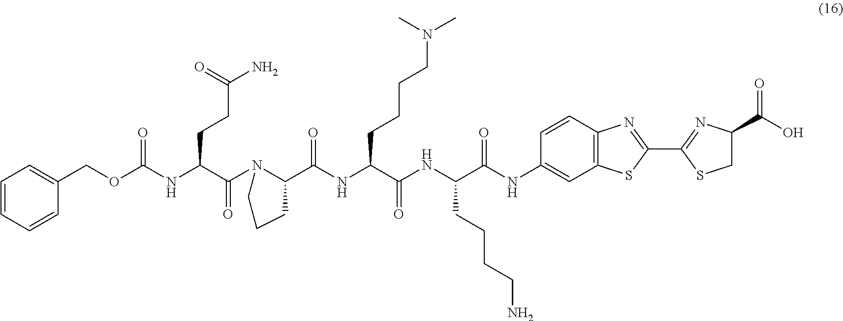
N(C(C(N1C(C(NC(C(NC(C(NC2=CC3=C(C=C2)N=C(C2=NC(C(O)=O)CS2)S3)=O)CCCCN)=O)CCCCN(C)C)=O)CCC1)=O)CCC(N)=O)C(OCC1=CC=CC=C1)=O
